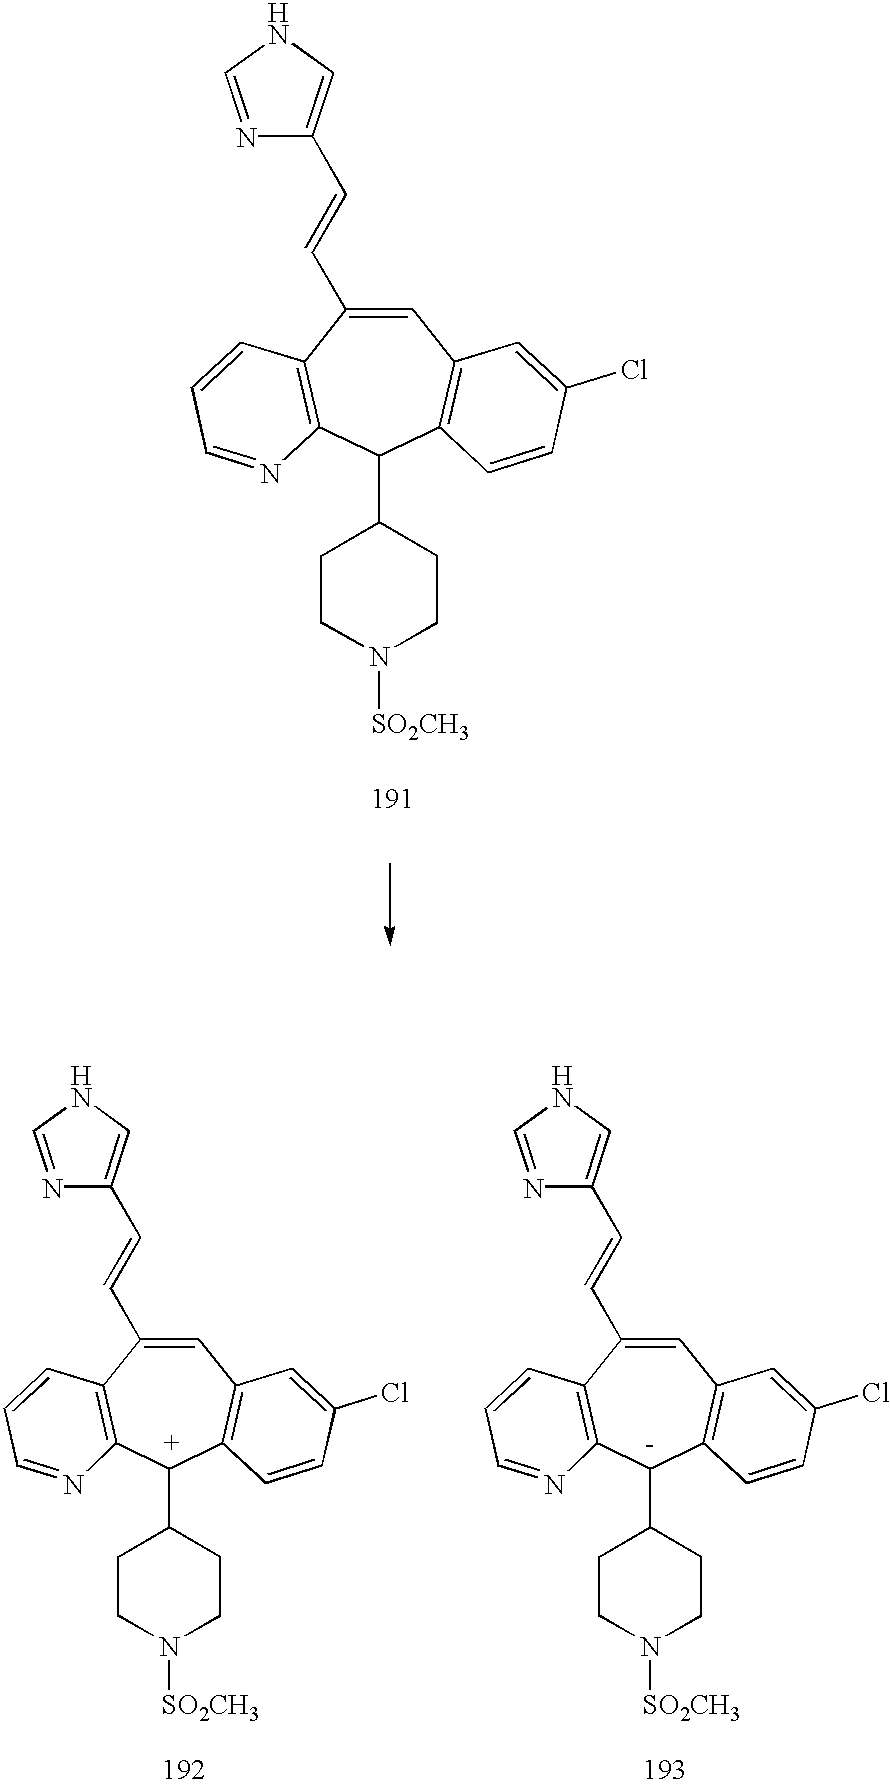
C1=C(C=CC2=CNC=N2)C2=C(C(C3CCN([SO2CH3])CC3)C3=C1C=C(Cl)C=C3)N=CC=C2.C1=C(C=CC2=CNC=N2)C2=C([C+](C3CCN([SO2CH3])CC3)C3=C1C=C(Cl)C=C3)N=CC=C2.C1=C(C=CC2=CNC=N2)C2=C([C-](C3CCN([SO2CH3])CC3)C3=C1C=C(Cl)C=C3)N=CC=C2
